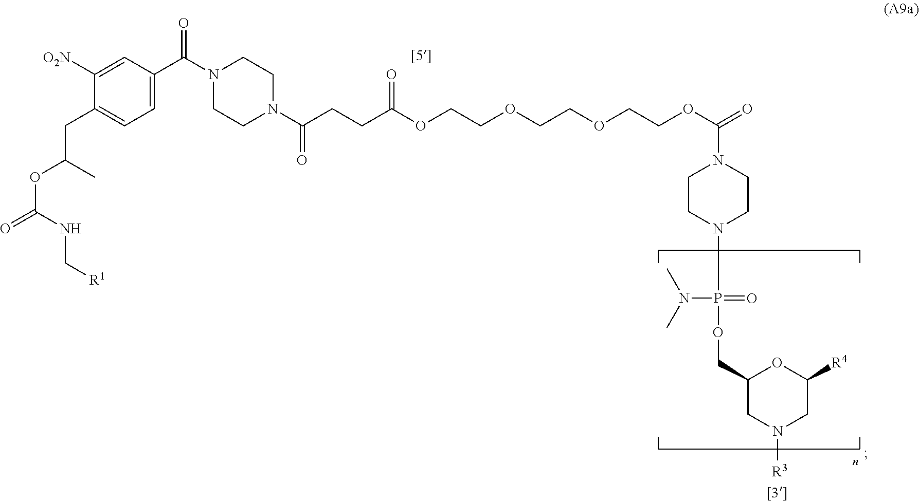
C1=C([O2N])C(CC(OC(=O)NC[R1])C)=CC=C1C(N1CCN(C(CCC(OCCOCCOCCOC(=O)N2CCN(P(OCC3CN([R3])CC([R4])O3)(=O)N(C)C)CC2)=O)=O)CC1)=O
